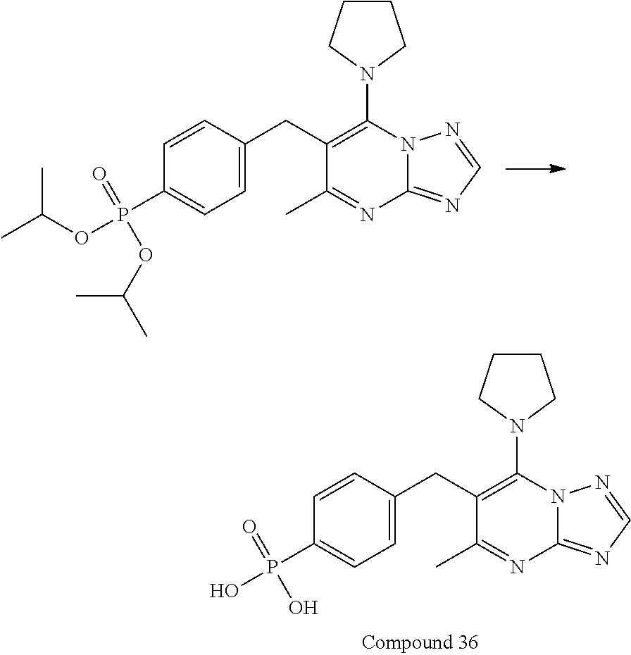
C1(P(O)(=O)O)=CC=C(CC2=C(N3CCCC3)N3C(=NC=N3)N=C2C)C=C1.C1(P(OC(C)C)(=O)OC(C)C)=CC=C(CC2=C(N3CCCC3)N3C(=NC=N3)N=C2C)C=C1
